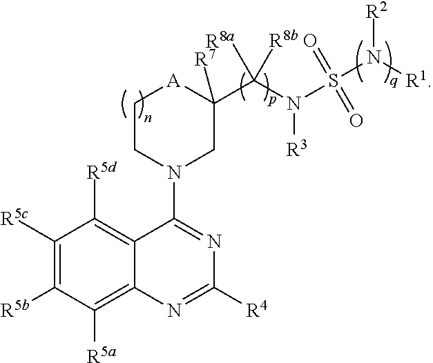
C1([R5c])=C([R5b])C([R5a])=C2C(=C1[R5d])C(N1CC(C(N(S(=O)(=O)N([R1])[R2])[R3])([R8a])[R8b])([R7])[A]CC1)=NC([R4])=N2
